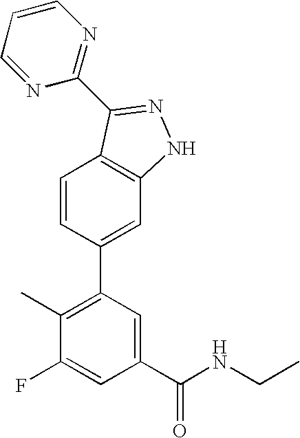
C1=CC(C2=C(C)C(F)=CC(C(NCC)=O)=C2)=CC2=C1C(C1=NC=CC=N1)=NN2
